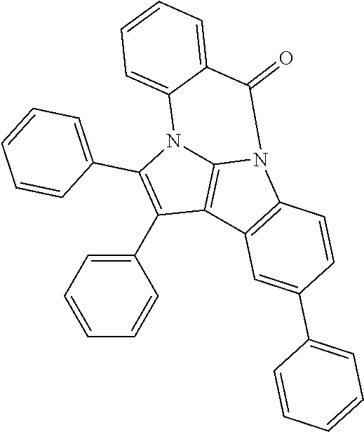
C1=CC=C(C2=C(C3=CC=CC=C3)N3C4=C2C2=C(N4C(=O)C4=CC=CC=C34)C=CC(C3=CC=CC=C3)=C2)C=C1
